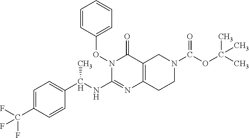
N1(OC2=CC=CC=C2)C(=O)C2=C(N=C1NC(C1=CC=C(C(F)(F)F)C=C1)C)CCN(C(OC(C)(C)C)=O)C2
